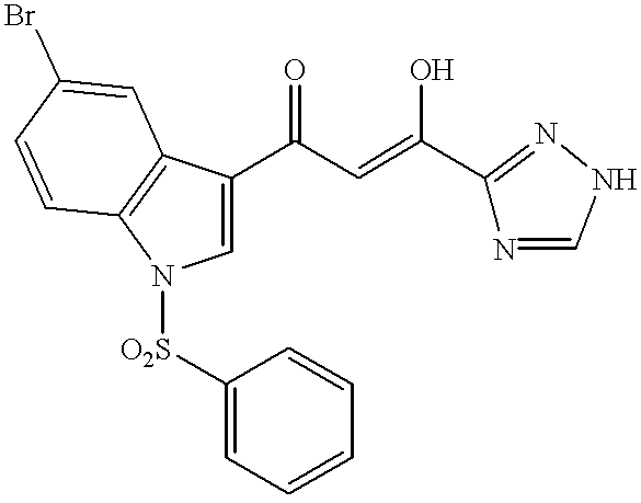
C1=C(C(C=C(C2=NNC=N2)O)=O)C2=C(N1[O2S]C1=CC=CC=C1)C=CC(Br)=C2
